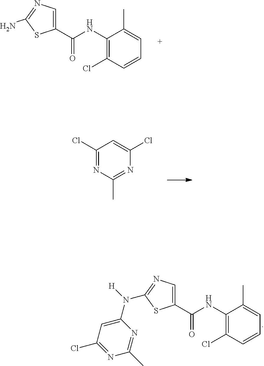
C1(NC(=O)C2=CN=C(N)S2)=C(Cl)C=CC=C1C.C1(Cl)=NC(C)=NC(Cl)=C1.C1(NC(=O)C2=CN=C(N([H])C3=CC(Cl)=NC(C)=N3)S2)=C(Cl)C=CC=C1C
